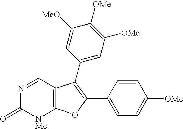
N1=CC2=C([NMe]C1=O)OC(C1=CC=C([OMe])C=C1)=C2C1=CC([OMe])=C([OMe])C([MeO])=C1
